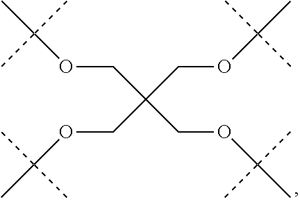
O(C(C)(C)C)CC(COC(C)(C)C)(COC(C)(C)C)COC(C)(C)C
